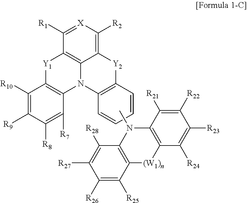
C1([R1])=[X]C([R2])=C2C3=C1[Y1]C1=C(N3C3=C([Y2]2)C=CC=C3)C([R7])=C([R8])C([R9])=C1[R10].CN1C2=C([(W1)n]C3=C1C([R28])=C([R27])C([R26])=C3[R25])C([R24])=C([R23])C([R22])=C2[R21]
